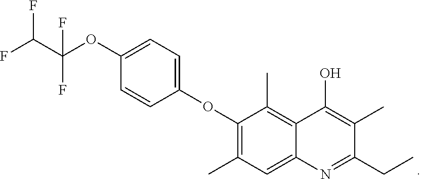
C1(OC(C(F)F)(F)F)=CC=C(OC2=C(C)C=C3C(=C2C)C(O)=C(C)C(CC)=N3)C=C1
